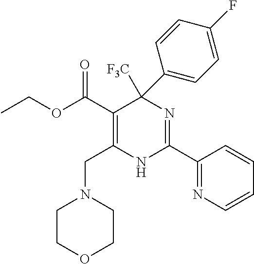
C(OC(C1=C(CN2CCOCC2)NC(C2=NC=CC=C2)=NC1([F3C])C1=CC=C(F)C=C1)=O)C
